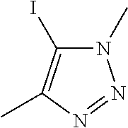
N1(C)C(I)=C(C)N=N1
